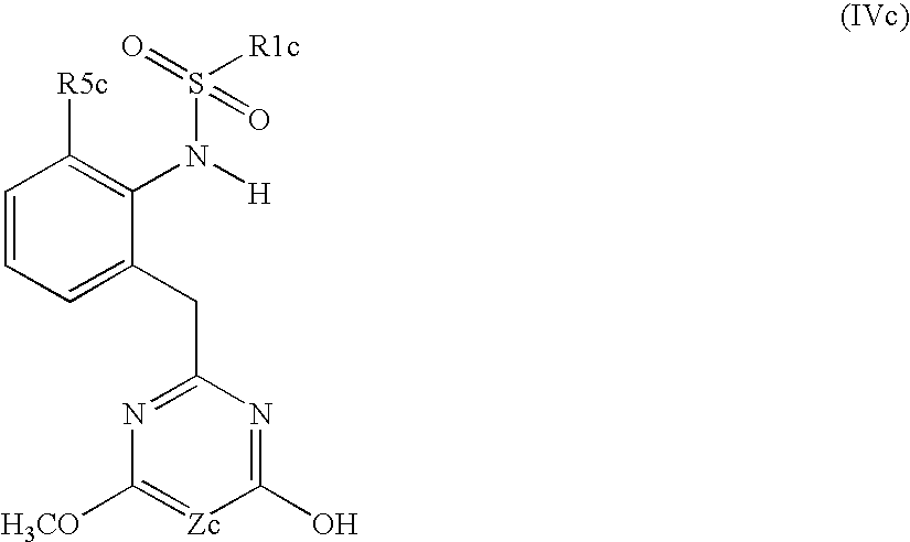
C1=CC=C(CC2=NC([H3CO])=[Zc]C(O)=N2)C(N([H])S(=O)(=O)[R1c])=C1[R5c]
